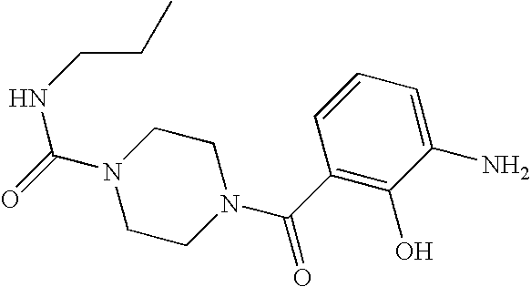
C1CN(C(C2=C(O)C(N)=CC=C2)=O)CCN1C(=O)NCCC
